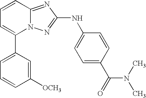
C1(C2=CC=CC3=NC(NC4=CC=C(C(=O)N(C)C)C=C4)=NN23)=CC=CC([OCH3])=C1
